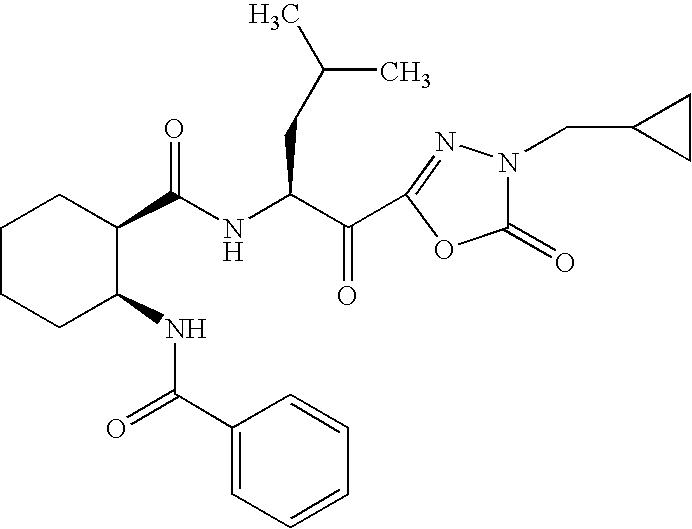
C1CCC(NC(C2=CC=CC=C2)=O)C(C(NC(C(=O)C2=NN(CC3CC3)C(=O)O2)CC(C)C)=O)C1
